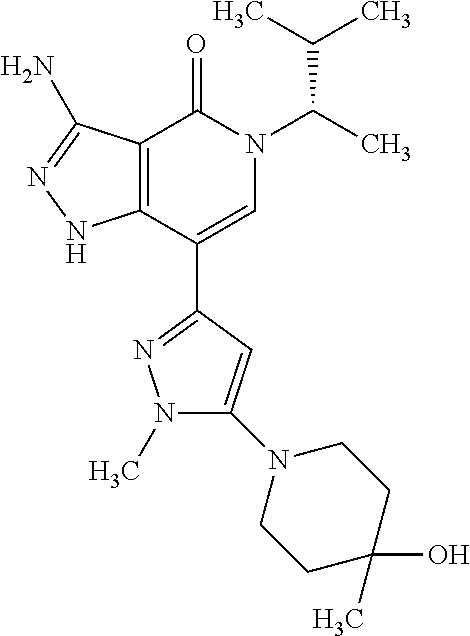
C12=C(C(C3=NN(C)C(N4CCC(C)(O)CC4)=C3)=CN(C(C)C(C)C)C1=O)NN=C2N
